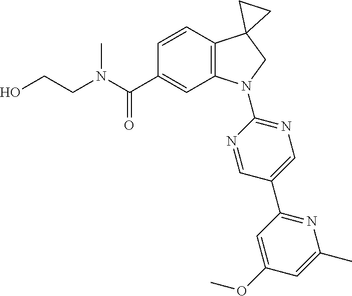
N(C(C1=CC2=C(C=C1)C1(CN2C2=NC=C(C3=NC(C)=CC(OC)=C3)C=N2)CC1)=O)(C)CCO
